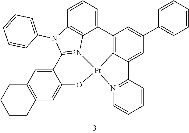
C12=C3C(=CC(C4=CC=CC=C4)=C1)C1=N(C=CC=C1)[Pt]31N3=C(N(C4=CC=CC=C4)C4=C3C2=CC=C4)C2=CC3=C(C=C2O1)CCCC3
